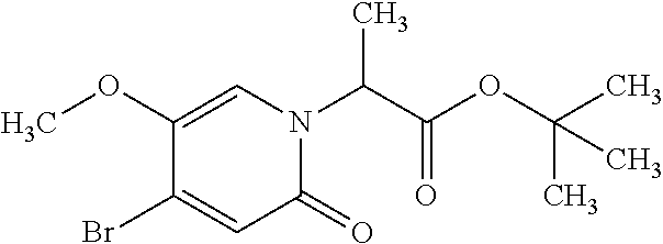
C1(OC)=CN(C(C(OC(C)(C)C)=O)C)C(=O)C=C1Br
